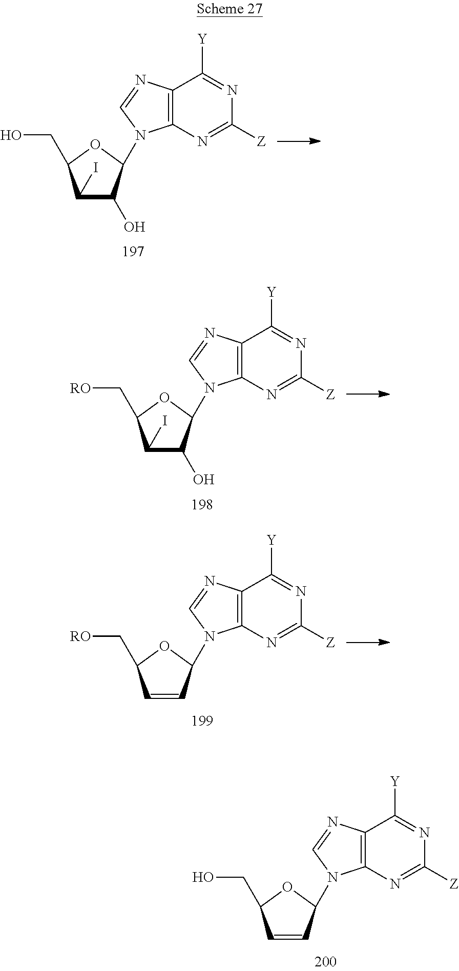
C1=CC(N2C3=C(N=C2)C([Y])=NC([Z])=N3)OC1CO.C1(I)C(O)C(N2C3=C(N=C2)C([Y])=NC([Z])=N3)OC1CO.C1(I)C(O)C(N2C3=C(N=C2)C([Y])=NC([Z])=N3)OC1C[RO].C1=CC(N2C3=C(N=C2)C([Y])=NC([Z])=N3)OC1C[RO]
